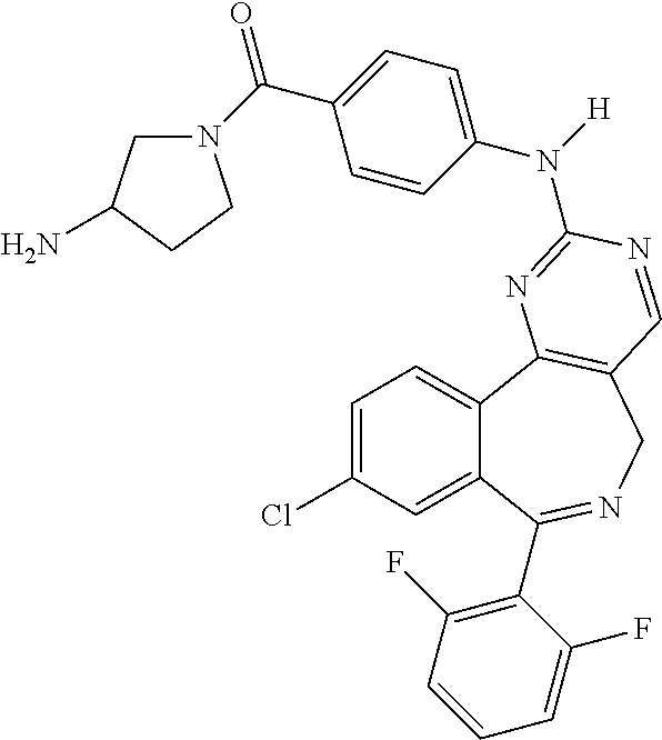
C1=C(Cl)C=C2C(=C1)C1=C(CN=C2C2=C(F)C=CC=C2F)C=NC(N(C2=CC=C(C(N3CC(N)CC3)=O)C=C2)[H])=N1
